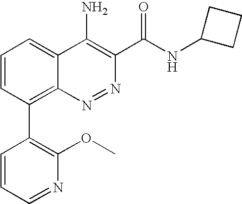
C1=CC(C2=C(OC)N=CC=C2)=C2C(=C1)C(N)=C(C(NC1CCC1)=O)N=N2
